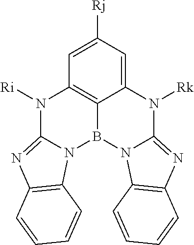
C12=CC([Rj])=CC3=C1B(N1C(=NC4=C1C=CC=C4)N2[Rk])N1C(=NC2=C1C=CC=C2)N3[Ri]
